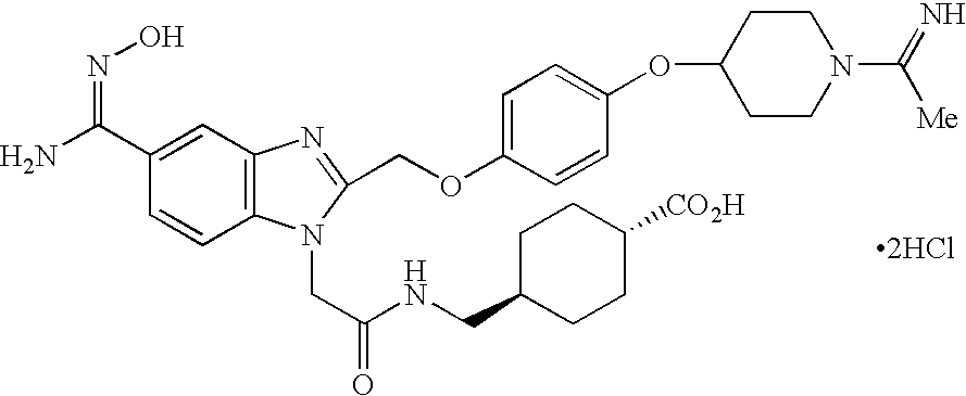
[2HCl].C1=C(OCC2=NC3=C(N2CC(NCC2CCC([CO2H])CC2)=O)C=CC(C(N)=NO)=C3)C=CC(OC2CCN(C(=N)[Me])CC2)=C1
